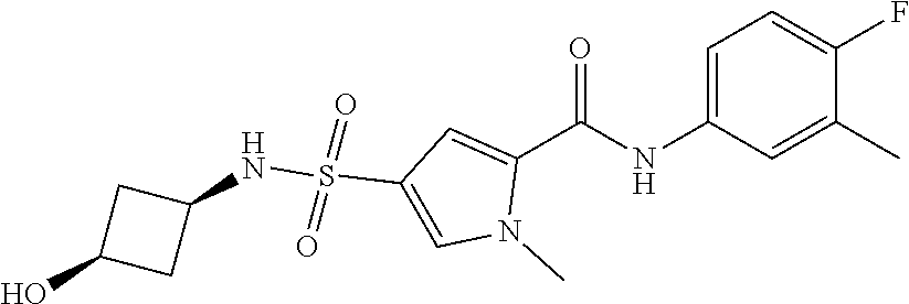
C1=C(NC(C2=CC(S(=O)(=O)NC3CC(O)C3)=CN2C)=O)C=C(C)C(F)=C1
